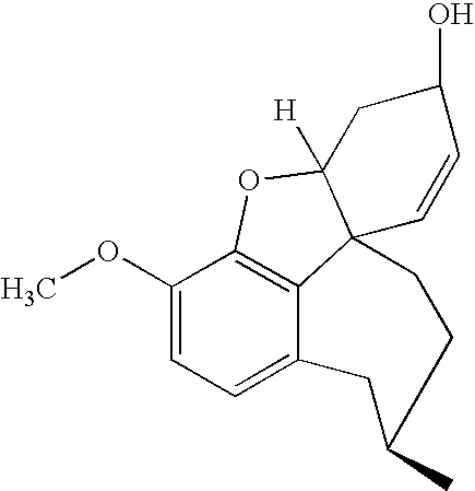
C12=C3C(OC)=CC=C1CC(C)CCC21C([H])(O3)CC(O)C=C1
